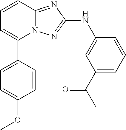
N12C(=NC(NC3=CC(C(=O)C)=CC=C3)=N1)C=CC=C2C1=CC=C(OC)C=C1
